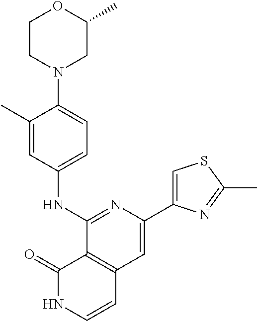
C1(C2=CSC(C)=N2)=CC2=C(C(NC3=CC=C(N4CC(C)OCC4)C(C)=C3)=N1)C(=O)NC=C2
